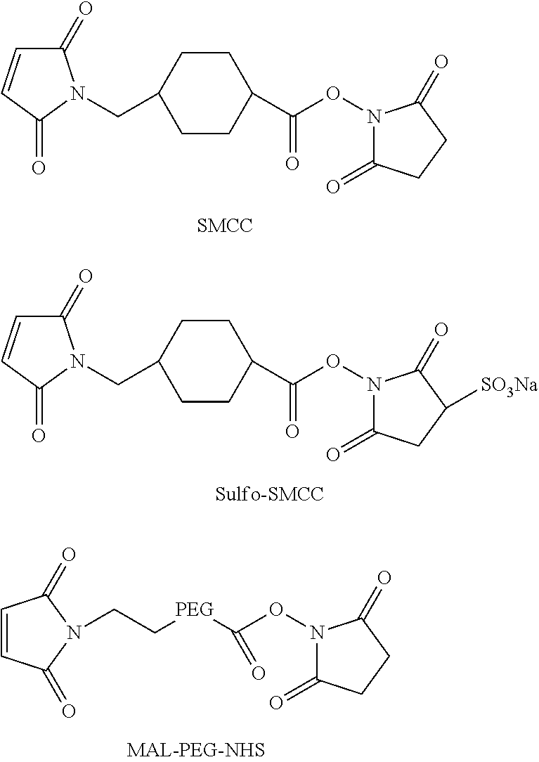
C1(=O)C=CC(=O)N1CC1CCC(C(ON2C(=O)CCC2=O)=O)CC1.C1(=O)C=CC(=O)N1CC1CCC(C(ON2C(=O)CC([SO3Na])C2=O)=O)CC1.C1=CC(=O)N(CC[PEG]C(ON2C(=O)CCC2=O)=O)C1=O
